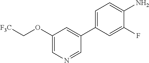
NC1=CC=C(C2=CC(OC[F3C])=CN=C2)C=C1F
